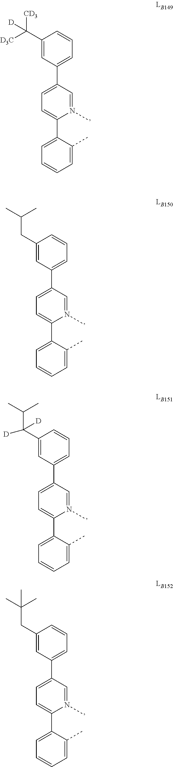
C1=C(C2=CC=CC(C([D3C])([CD3])[D])=C2)C=N(C)C(C2=CC=CC=C2C)=C1.C1=C(C2=CC=CC(CC(C)C)=C2)C=N(C)C(C2=CC=CC=C2C)=C1.C1=C(C2=CC=CC(C(C(C)C)([D])[D])=C2)C=N(C)C(C2=CC=CC=C2C)=C1.C1=C(C2=CC=CC(CC(C)(C)C)=C2)C=N(C)C(C2=CC=CC=C2C)=C1
